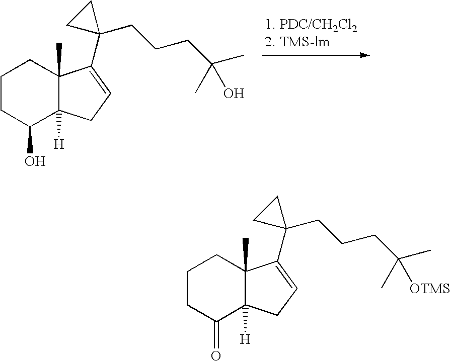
C1CC(O)C2([H])C(C)(C1)C(C1(CCCC(C)(C)O)CC1)=CC2.C1CC(=O)C2([H])C(C)(C1)C(C1(CCCC(C)(C)[OTMS])CC1)=CC2
